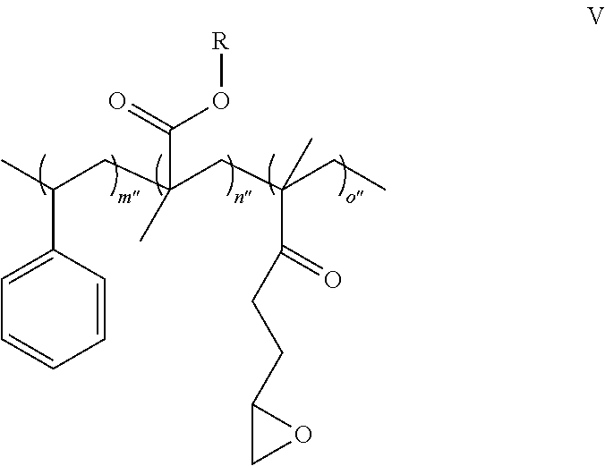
C1=CC=CC=C1C(CC(CC(CC)(C(CCC1CO1)=O)C)(C(=O)O[R])C)C
